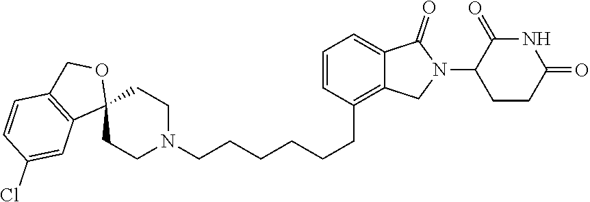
C(CCCCCC1=C2C(=CC=C1)C(=O)N(C1CCC(=O)NC1=O)C2)N1CCC2(CC1)OCC1=C2C=C(Cl)C=C1
